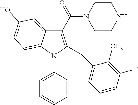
C1(C(=O)N2CCNCC2)=C(CC2=CC=CC(F)=C2C)N(C2=CC=CC=C2)C2=CC=C(O)C=C12
